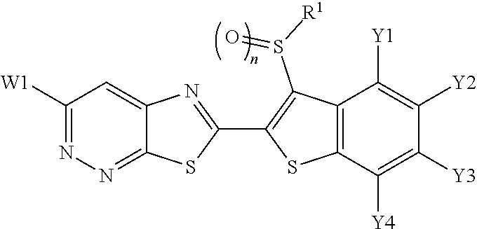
C12=NN=C([W1])C=C1N=C(C1=C(S(=O)[R1])C3=C(S1)C([Y4])=C([Y3])C([Y2])=C3[Y1])S2
